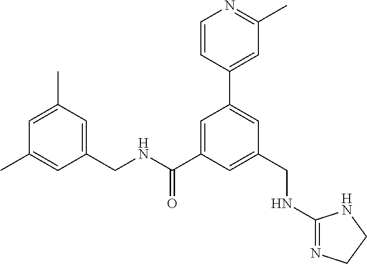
C1(CNC(C2=CC(C3=CC(C)=NC=C3)=CC(CNC3=NCCN3)=C2)=O)=CC(C)=CC(C)=C1
